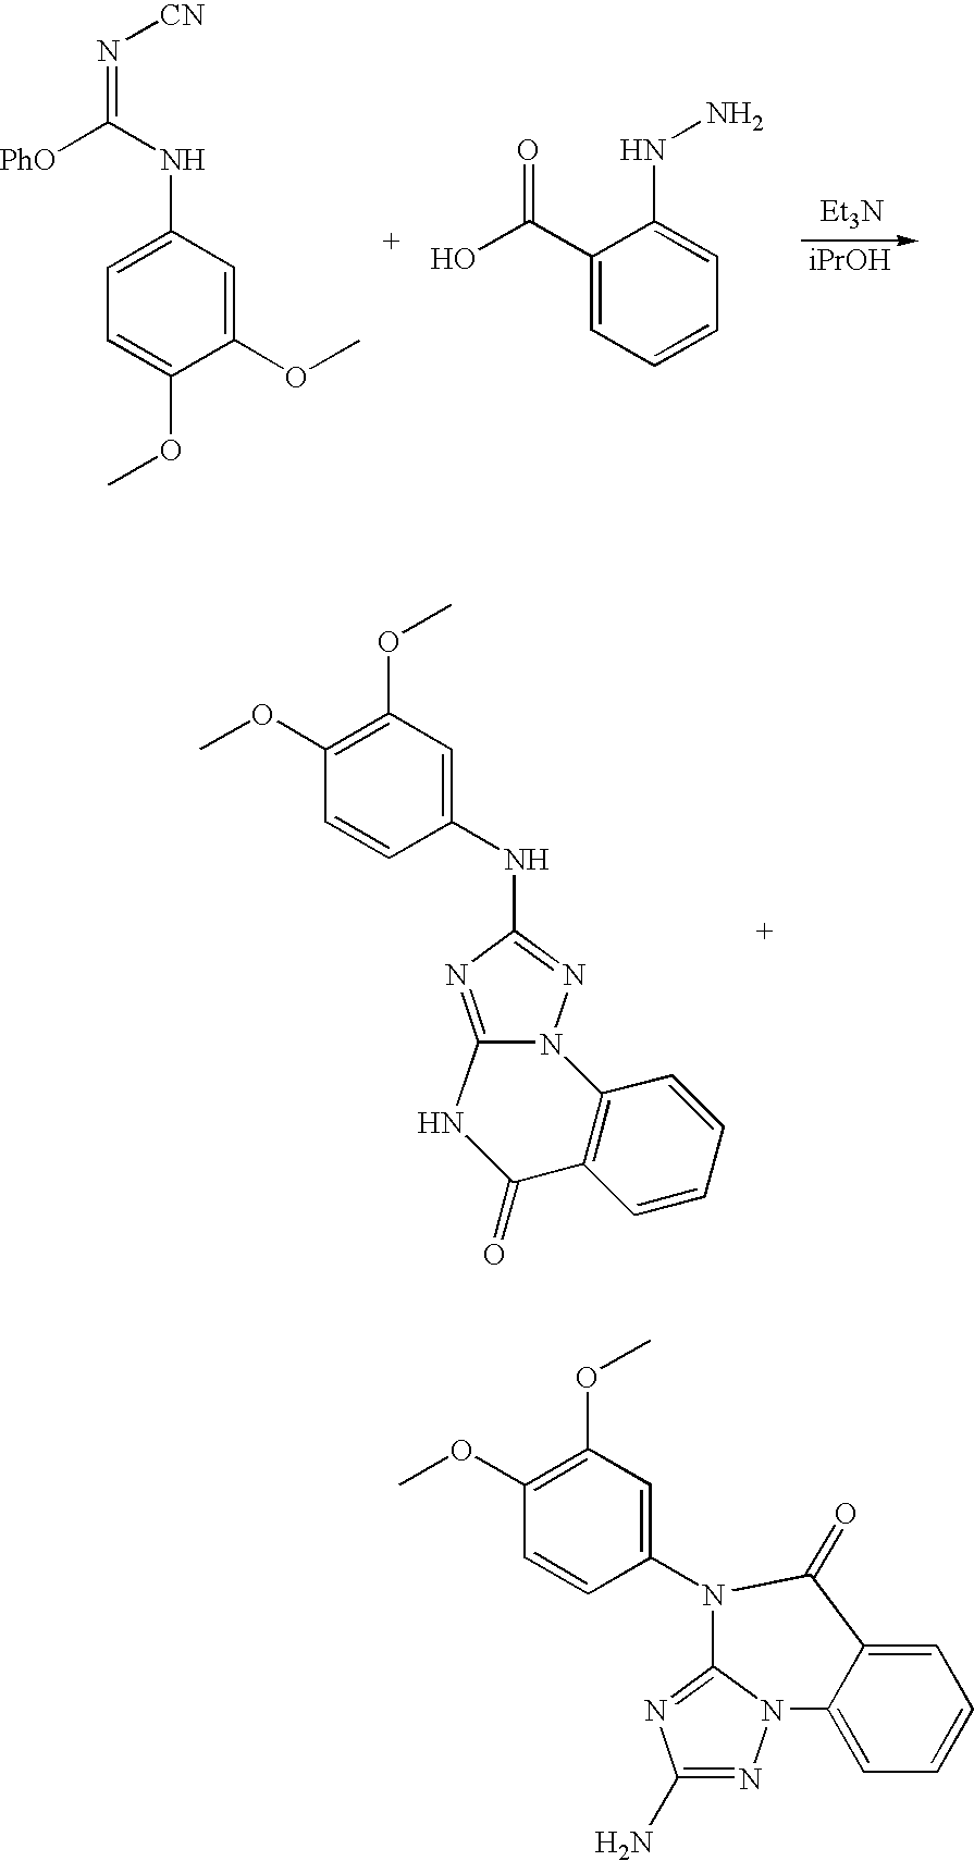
N(=C([PhO])NC1=CC=C(OC)C(OC)=C1)[CN].C1(C(=O)O)=CC=CC=C1NN.[Et3N].C12=NC(NC3=CC(OC)=C(OC)C=C3)=NN1C1=C(C=CC=C1)C(=O)N2.C1(N)=NN2C(=N1)N(C1=CC(OC)=C(OC)C=C1)C(=O)C1=CC=CC=C21
